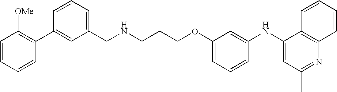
C1(NC2=CC(C)=NC3=C2C=CC=C3)=CC(OCCCNCC2=CC=CC(C3=C([OMe])C=CC=C3)=C2)=CC=C1
